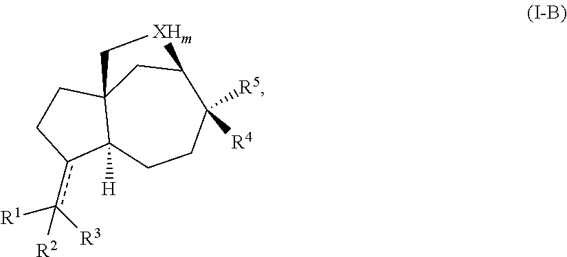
C1Cc(c([R3])([R1])[R2])C2([H])C13CC(C([R4])([R5])CC2)[XHm]C3
